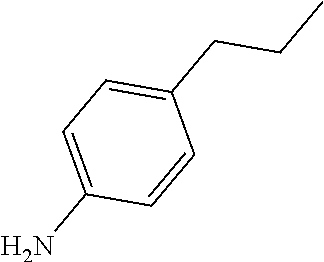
C1(CCC)=CC=C(N)C=C1
